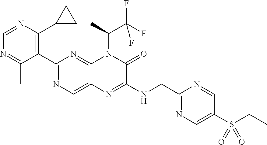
C1=NC(C2CC2)=C(C2=NC=C3C(=N2)N(C(C)C(F)(F)F)C(=O)C(NCC2=NC=C(S(=O)(=O)CC)C=N2)=N3)C(C)=N1
